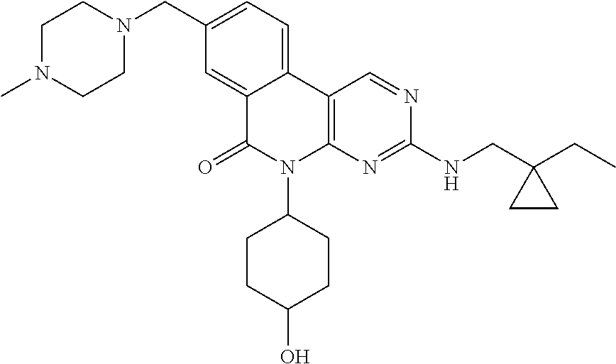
C1(CN2CCN(C)CC2)=CC=C2C(=C1)C(=O)N(C1CCC(O)CC1)C1=C2C=NC(NCC2(CC)CC2)=N1
